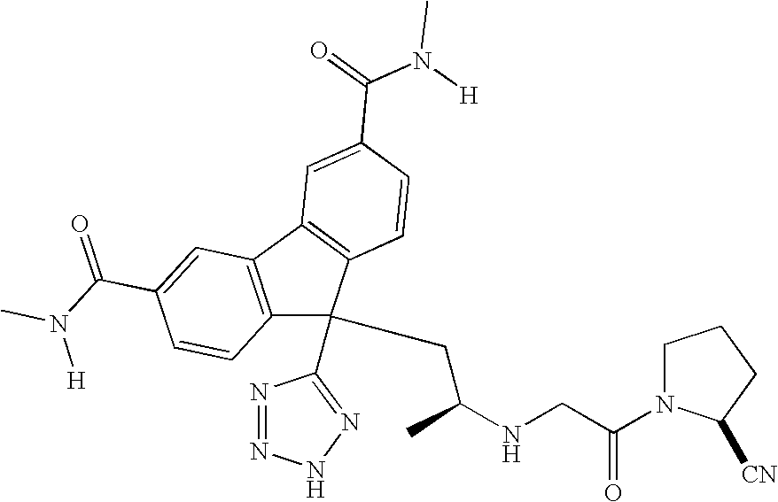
N1=NNN=C1C1(CC(NCC(=O)N2CCCC2[CN])C)C2=C(C3=C1C=CC(C(=O)N([H])C)=C3)C=C(C(N([H])C)=O)C=C2
